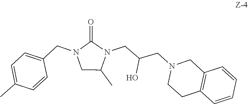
N1(CC(CN2CCC3=C(C2)C=CC=C3)O)C(=O)N(CC2=CC=C(C)C=C2)CC1C
